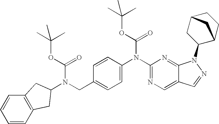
C1=C(N(C2=NC=C3C(=N2)N(C2C4CCC(C2)C4)N=C3)C(=O)OC(C)(C)C)C=CC(CN(C(=O)OC(C)(C)C)C2CC3=C(C=CC=C3)C2)=C1
